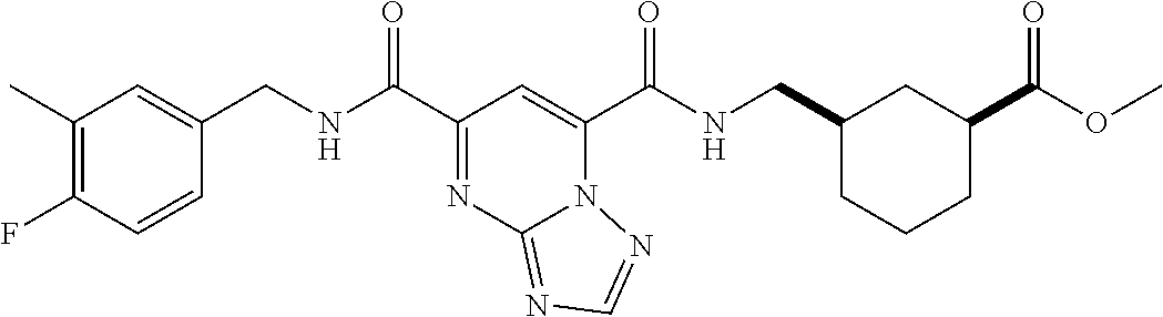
C1(C)=C(F)C=CC(CNC(C2=NC3=NC=NN3C(C(NCC3CCCC(C(OC)=O)C3)=O)=C2)=O)=C1
